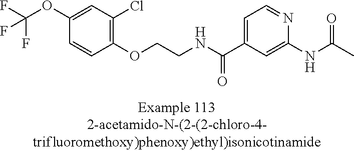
C1(OC(F)(F)F)=CC(Cl)=C(OCCNC(C2=CC=NC(NC(=O)C)=C2)=O)C=C1
